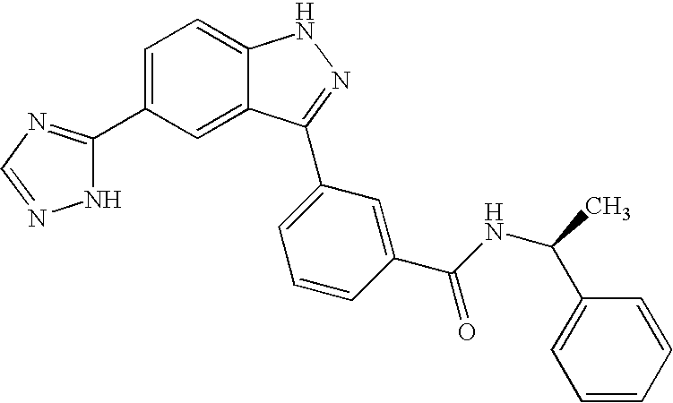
C1=C(C2=NC=NN2)C=C2C(=C1)NN=C2C1=CC=CC(C(NC(C)C2=CC=CC=C2)=O)=C1
